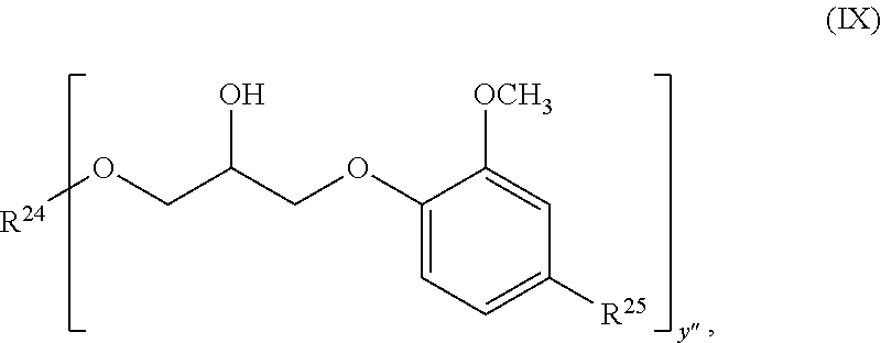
[R24]OCC(COC1=CC=C([R25])C=C1[OCH3])O
